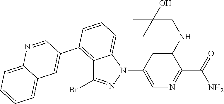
C12=C(C3=CC4=CC=CC=C4N=C3)C=CC=C1N(C1=CN=C(C(=O)N)C(NCC(C)(O)C)=C1)N=C2Br
